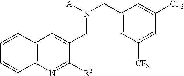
C12=C(N=C([R2])C(CN(CC3=CC([CF3])=CC([CF3])=C3)[A])=C1)C=CC=C2
